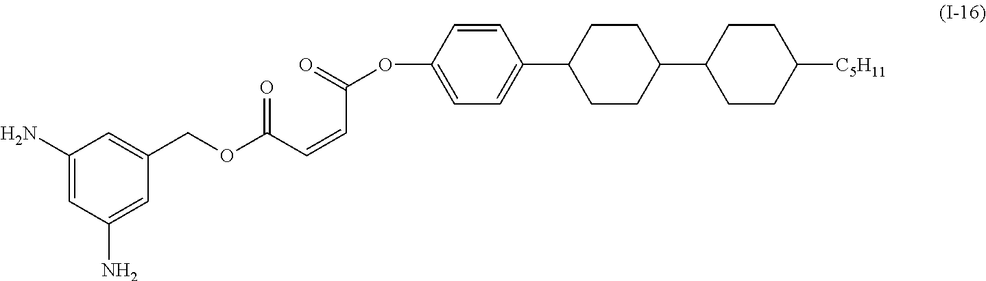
O(C1=CC=C(C2CCC(C3CCC([C5H11])CC3)CC2)C=C1)C(=O)C=CC(=O)OCC1=CC(N)=CC(N)=C1
